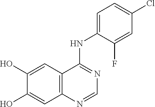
C12=C(C=C(O)C(O)=C1)C(NC1=CC=C(Cl)C=C1F)=NC=N2
